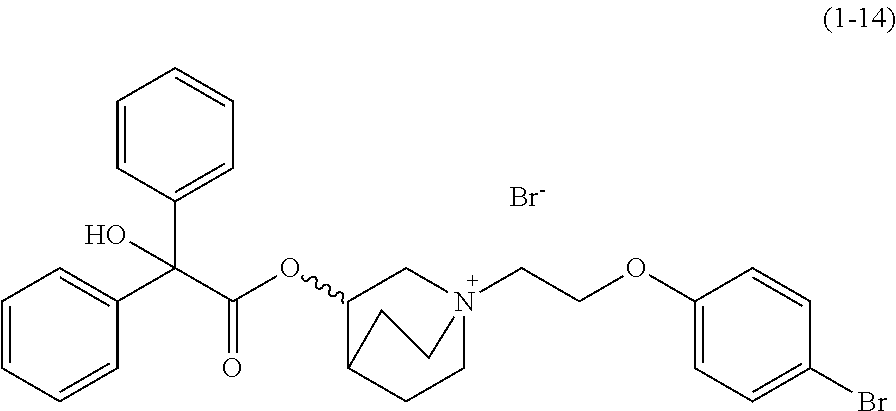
[Br-].C1=CC(C(C(OC2CN3(CCOC4=CC=C(Br)C=C4)CCC2CC3)=O)(C2=CC=CC=C2)O)=CC=C1
